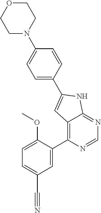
C1=C(C#N)C=C(C2=C3C(=NC=N2)NC(C2=CC=C(N4CCOCC4)C=C2)=C3)C(OC)=C1
